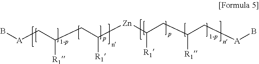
B[A]CC(CC([Zn]C(CC(C[A]B)[R1])[R1])[R1])[R1]
